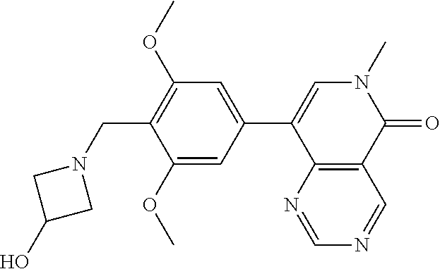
C(C1=C(OC)C=C(C2=CN(C)C(=O)C3=C2N=CN=C3)C=C1OC)N1CC(O)C1
